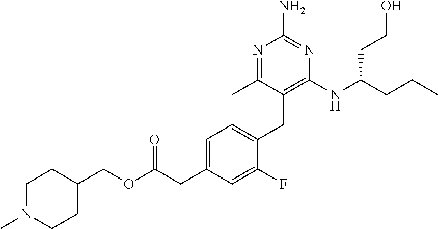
C1(COC(CC2=CC=C(CC3=C(NC(CCC)CCO)N=C(N)N=C3C)C(F)=C2)=O)CCN(C)CC1
